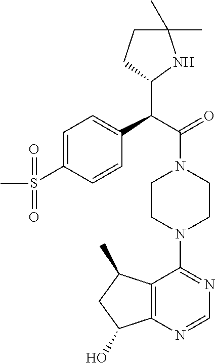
C(C(=O)N1CCN(C2=NC=NC3=C2C(C)CC3O)CC1)(C1NC(C)(C)CC1)C1=CC=C(S(C)(=O)=O)C=C1
